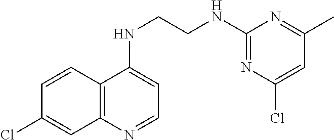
C12=C(N=CC=C1NCCNC1=NC(Cl)=CC(C)=N1)C=C(Cl)C=C2
